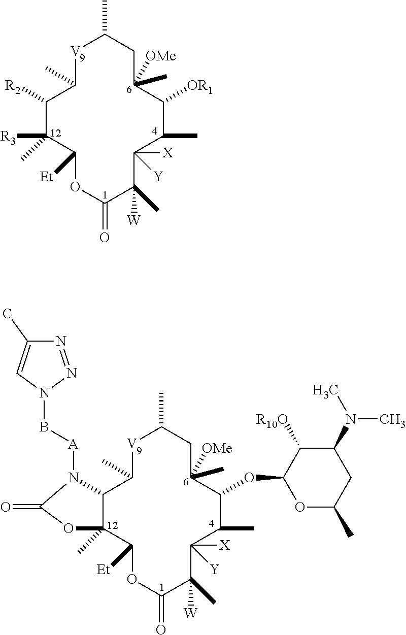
C1([R2])C([R3])(C)C([Et])OC(=O)C([W])(C)C([Y])([X])C(C)C([OR1])C([OMe])(C)CC(C)[V]C1C.C12C(C)(C([Et])OC(=O)C([W])(C)C([Y])([X])C(C)C(OC3OC(C)CC(N(C)C)C3[R10O])C([OMe])(C)CC(C)[V]C1C)OC(=O)N2[A]BN1N=NC(C)=C1
